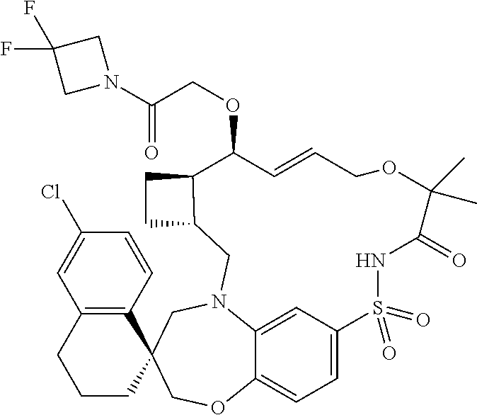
C1=C2C3=CC=C1S(=O)(=O)NC(=O)C(C)(C)OCC=CC(OCC(N1CC(F)(F)C1)=O)C1C(CN2CC2(CO3)C3=C(CCC2)C=C(Cl)C=C3)CC1
